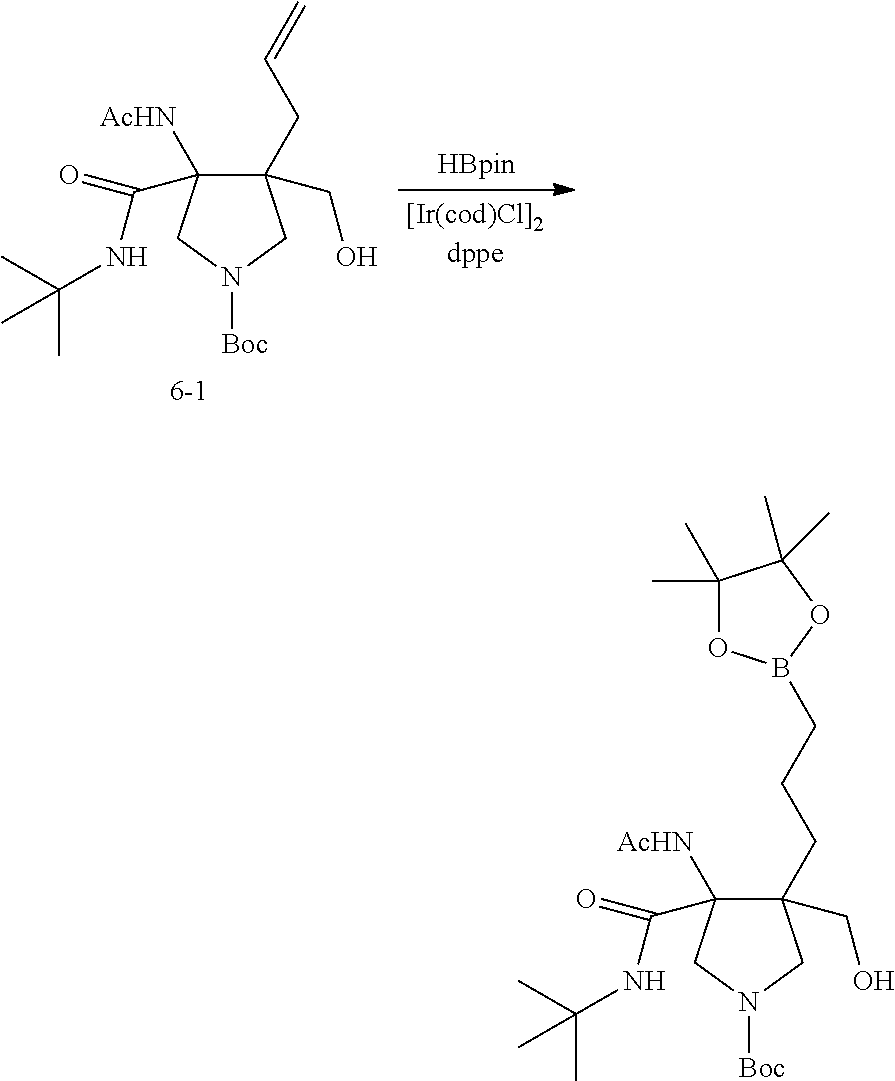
C1(CO)(CC=C)C([AcHN])(C(=O)NC(C)(C)C)CN([Boc])C1.C1(CO)(CCCB2OC(C)(C)C(C)(C)O2)C([AcHN])(C(=O)NC(C)(C)C)CN([Boc])C1
